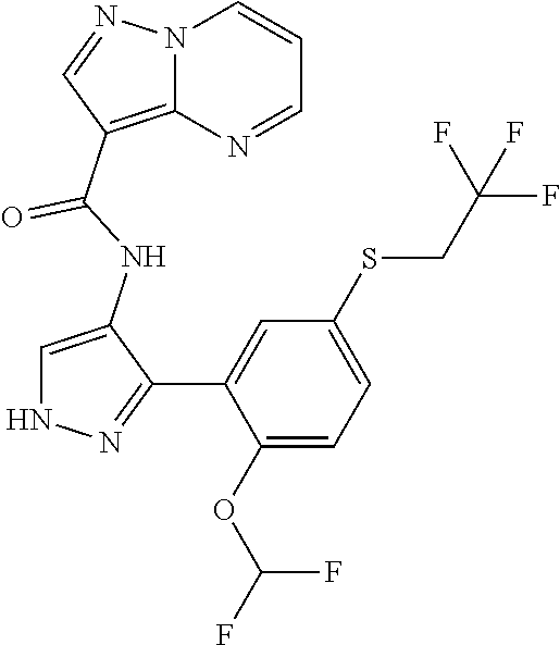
C1(C(NC2=CNN=C2C2=CC(SCC(F)(F)F)=CC=C2OC(F)F)=O)=C2N(N=C1)C=CC=N2
